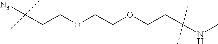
C(COCCOCCC(NC)(C)C)C([N3])(C)C
